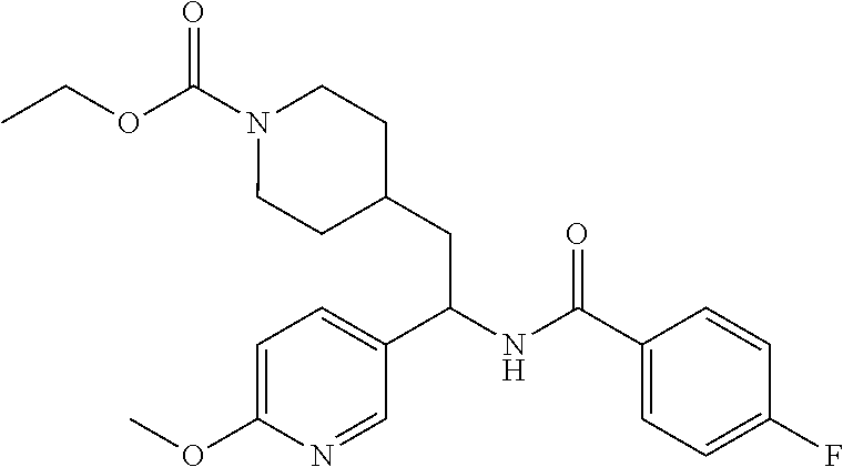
C(OC(N1CCC(CC(NC(C2=CC=C(F)C=C2)=O)C2=CC=C(OC)N=C2)CC1)=O)C
